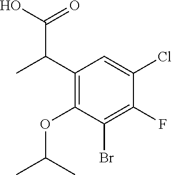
C1(C(C)C(O)=O)=C(OC(C)C)C(Br)=C(F)C(Cl)=C1
